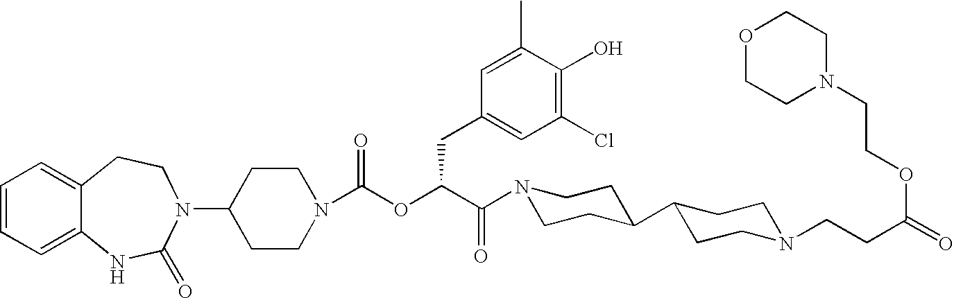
C1(N2C(=O)NC3=CC=CC=C3CC2)CCN(C(OC(C(=O)N2CCC(C3CCN(CCC(=O)OCCN4CCOCC4)CC3)CC2)CC2=CC(Cl)=C(O)C(C)=C2)=O)CC1
